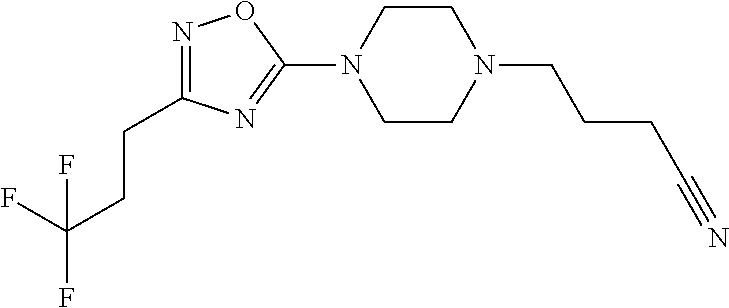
N1=C(CCC(F)(F)F)N=C(N2CCN(CCCC#N)CC2)O1
